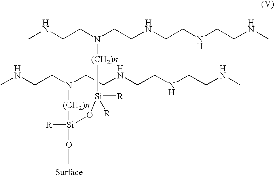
CNCCN(CCNCCNCCNC)[(CH2)n][Si](O[Si]([(CH2)n]N(CCNC)CCNCCNCCNC)(OC)[R])([R])[R]
